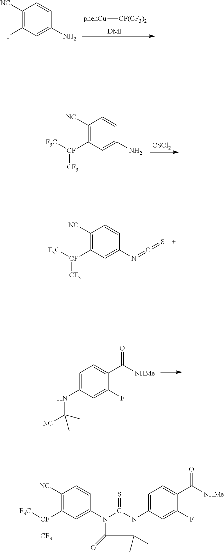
[phenCu][CF(CF3)2].[DMF].C1([NC])=C(I)C=C(N)C=C1.C1([NC])=C([CF]([F3C])[CF3])C=C(N)C=C1.[CSCl2].C1([NC])=C([CF]([F3C])[CF3])C=C(N=C=S)C=C1.C1=C(NC([NC])(C)C)C=C(F)C(C([NHMe])=O)=C1.C1([NC])=C([CF]([F3C])[CF3])C=C(N2C(=O)C(C)(C)N(C3=CC=C(C([NHMe])=O)C(F)=C3)C2=S)C=C1
